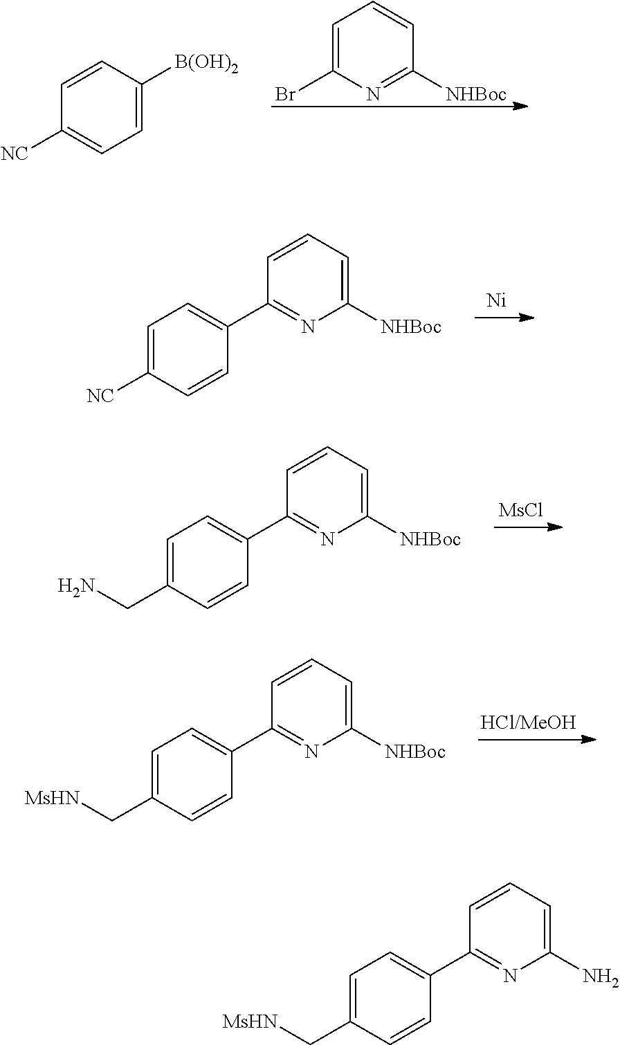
C1=C([B(OH)2])C=CC([NC])=C1.C1([NHBoc])=NC(Br)=CC=C1.[Ni].C1([NHBoc])=CC=CC(C2=CC=C([NC])C=C2)=N1.[MsCl].C1([NHBoc])=CC=CC(C2=CC=C(CN)C=C2)=N1.[HCl/MeOH].C1([NHBoc])=CC=CC(C2=CC=C(C[MsHN])C=C2)=N1.C1(N)=CC=CC(C2=CC=C(C[MsHN])C=C2)=N1
